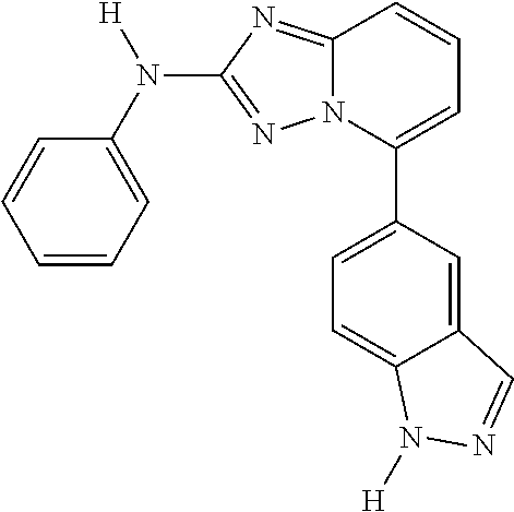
C1=CC=C(N([H])C2=NN3C(=N2)C=CC=C3C2=CC=C3C(=C2)C=NN3[H])C=C1
